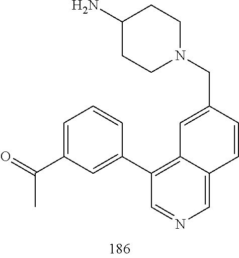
N1(CC2=CC3=C(C4=CC(C(=O)C)=CC=C4)C=NC=C3C=C2)CCC(N)CC1
